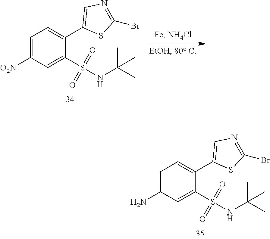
C1=C([O2N])C=C(S(NC(C)(C)C)(=O)=O)C(C2=CN=C(Br)S2)=C1.C1=C(N)C=C(S(NC(C)(C)C)(=O)=O)C(C2=CN=C(Br)S2)=C1
